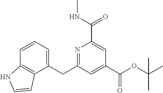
N1=C(CC2=CC=CC3=C2C=CN3)C=C(C(OC(C)(C)C)=O)C=C1C(NC)=O
